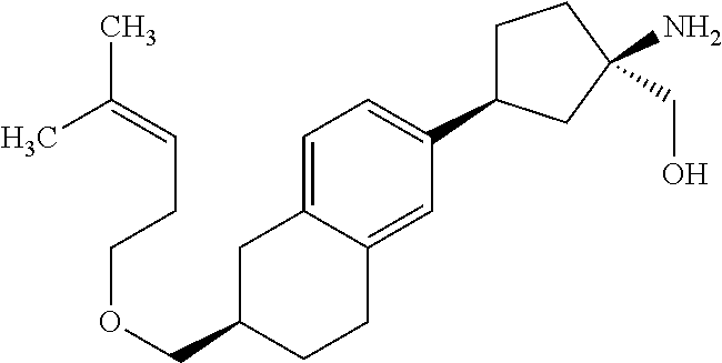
C(OCC1CC2=CC=C(C3CCC(N)(CO)C3)C=C2CC1)CC=C(C)C
